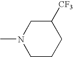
CN1CCCC([CF3])C1
